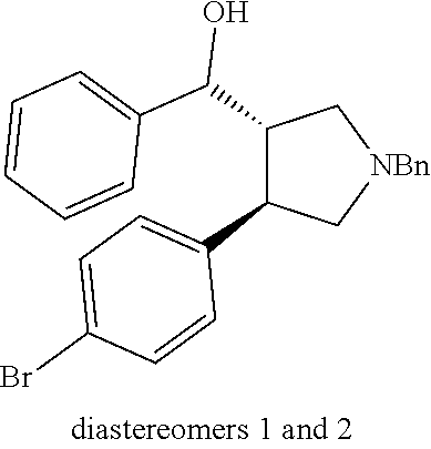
C1(C(C2=CC=CC=C2)O)C(C2=CC=C(Br)C=C2)C[NBn]C1
